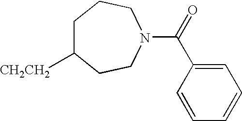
C1C([CH2CH2])CCN(C(=O)C2=CC=CC=C2)CC1
